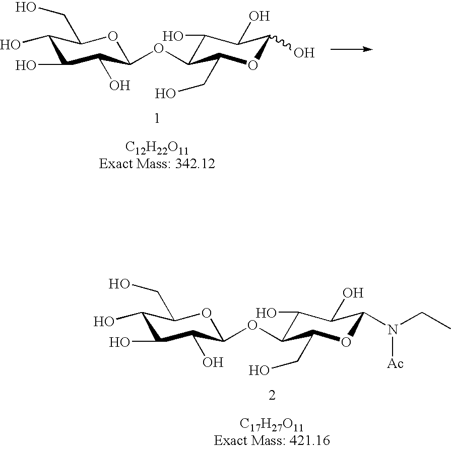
C1(O)C(O)C(O)C(OC2C(O)C(O)C(O)OC2CO)OC1CO.C1(O)C(O)C(O)C(OC2C(O)C(O)C(N([Ac])CC)OC2CO)OC1CO
